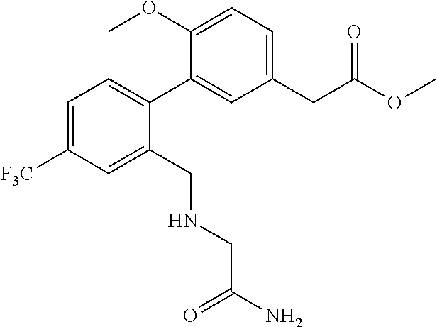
C1=C([F3C])C=C(CNCC(N)=O)C(C2=CC(CC(OC)=O)=CC=C2OC)=C1
